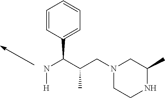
N(C(C(CN1CCNC(C)C1)C)C1=CC=CC=C1)[H]
